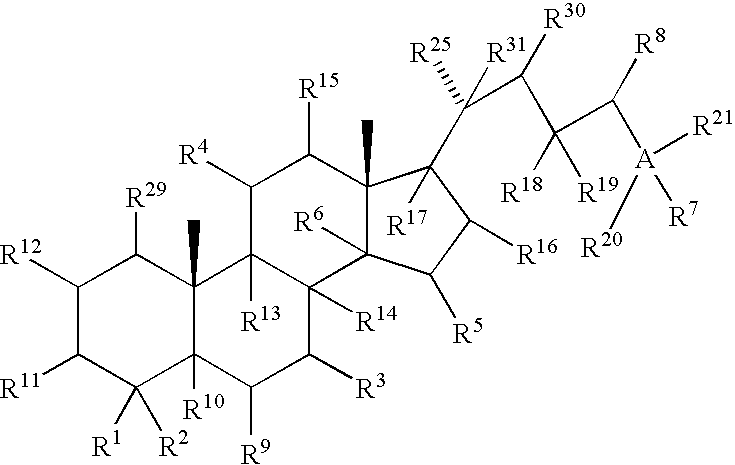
C1([R12])C([R11])C([R1])([R2])C2([R10])C(C)(C1[R29])C1([R13])C([R14])(C([R3])C2[R9])C2([R6])C(C)(C([R15])C1[R4])C(C(C(C(C([A]([R7])([R20])[R21])[R8])([R19])[R18])[R30])([R31])[R25])([R17])C([R16])C2[R5]
